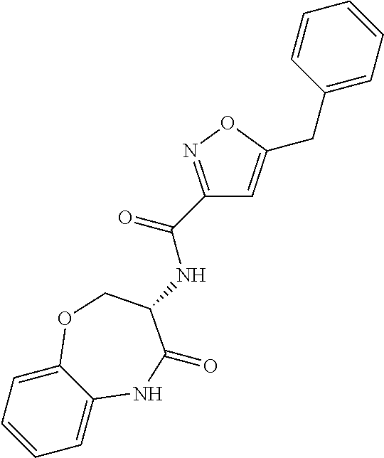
C1=C2C(=CC=C1)OCC(NC(C1=NOC(CC3=CC=CC=C3)=C1)=O)C(=O)N2
